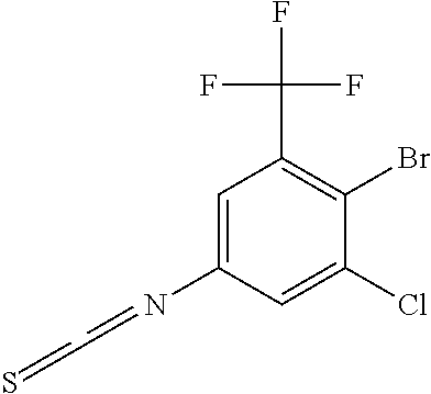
N(C1=CC(C(F)(F)F)=C(Br)C(Cl)=C1)=CC=S
